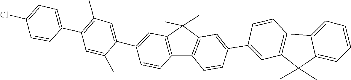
C1=CC(Cl)=CC=C1C1=C(C)C=C(C2=CC3=C(C4=C(C3(C)C)C=C(C3=CC5=C(C=C3)C3=CC=CC=C3C5(C)C)C=C4)C=C2)C(C)=C1
